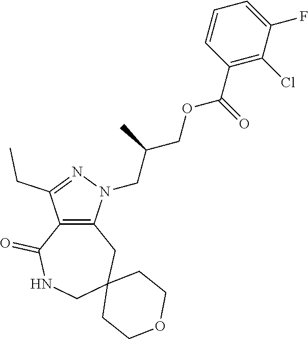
C12=C(N(CC(COC(C3=C(Cl)C(F)=CC=C3)=O)C)N=C1CC)CC1(CNC2=O)CCOCC1
